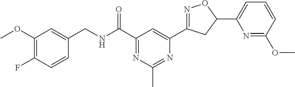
C1(CNC(C2=NC(C)=NC(C3=NOC(C4=CC=CC(OC)=N4)C3)=C2)=O)=CC(OC)=C(F)C=C1
